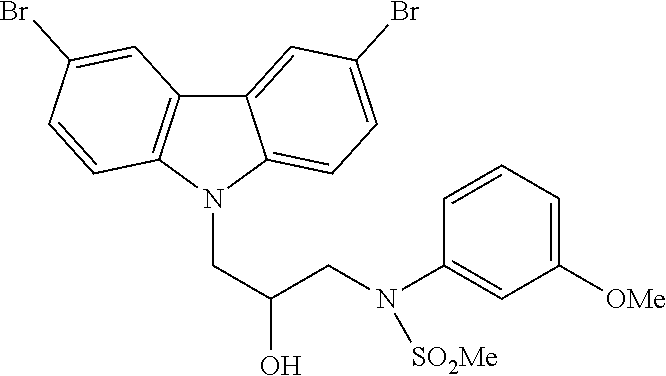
C12=CC(Br)=CC=C1N(CC(CN(C1=CC([OMe])=CC=C1)[SO2Me])O)C1=C2C=C(Br)C=C1
